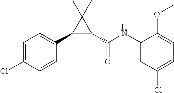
C1(C2=CC=C(Cl)C=C2)C(C(NC2=CC(Cl)=CC=C2OC)=O)C1(C)C
